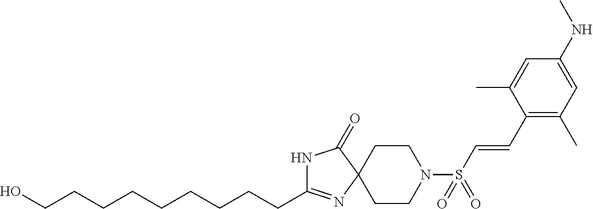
C(C1=NC2(C(=O)N1)CCN(S(C=CC1=C(C)C=C(NC)C=C1C)(=O)=O)CC2)CCCCCCCCO
